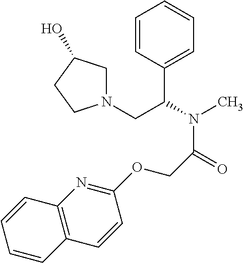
C1=CC(C(N(C)C(=O)COC2=NC3=C(C=C2)C=CC=C3)CN2CC(O)CC2)=CC=C1
